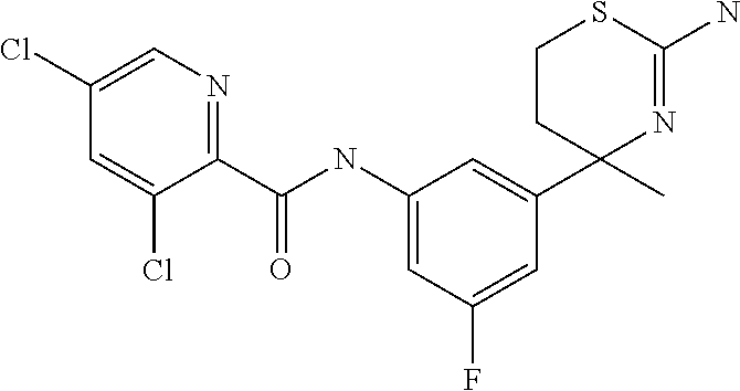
C1(C)(C2=CC(NC(C3=NC=C(Cl)C=C3Cl)=O)=CC(F)=C2)N=C(N)SCC1
